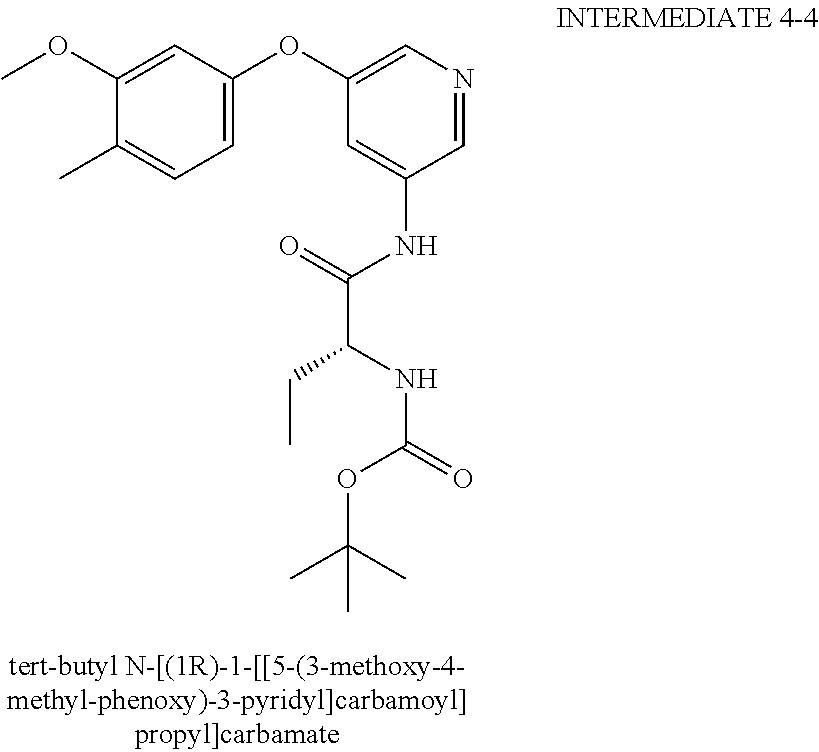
C1(NC(C(CC)NC(OC(C)(C)C)=O)=O)=CC(OC2=CC=C(C)C(OC)=C2)=CN=C1
